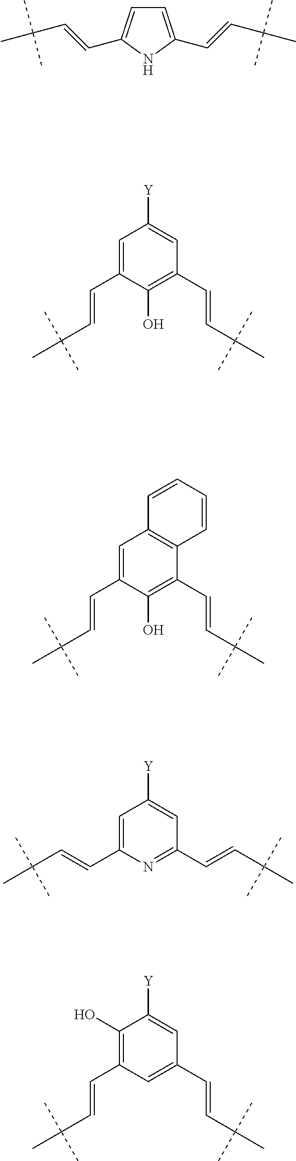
C1=C(C=CC(C)(C)C)NC(C=CC(C)(C)C)=C1.C1=C(C=CC(C)(C)C)C(O)=C(C=CC(C)(C)C)C=C1[Y].C1=C(C=CC(C)(C)C)C(O)=C(C=CC(C)(C)C)C2=C1C=CC=C2.C1=C(C=CC(C)(C)C)N=C(C=CC(C)(C)C)C=C1[Y].C1(O)=C(C=CC(C)(C)C)C=C(C=CC(C)(C)C)C=C1[Y]
